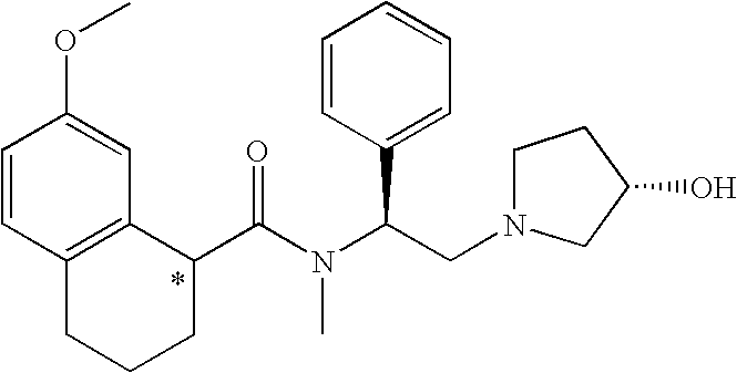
C(N(C(CN1CCC(O)C1)C1=CC=CC=C1)C)(=O)C1C2=C(CCC1)C=CC(OC)=C2
